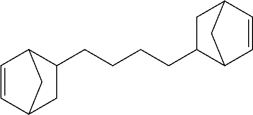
C(CCC1CC2C=CC1C2)CC1CC2C=CC1C2
